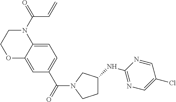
C1C(NC2=NC=C(Cl)C=N2)CN(C(C2=CC=C3C(=C2)OCCN3C(C=C)=O)=O)C1
